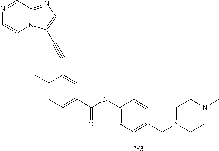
N1=CC2=NC=C(C#CC3=CC(C(=O)NC4=CC([CF3])=C(CN5CCN(C)CC5)C=C4)=CC=C3C)N2C=C1
